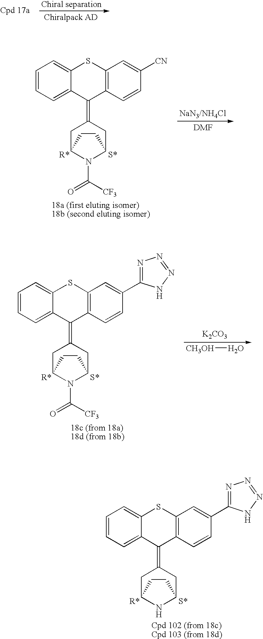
C1=CC=C2C(=C1)SC1=C(C2=C2CC3N(C(=O)[CF3])C(C2)CC3)C=CC([CN])=C1.[NaN3/NH4Cl].[DMF].[S*].[S*].C1=CC=C2C(=C1)SC1=C(C2=C2CC3NC(C2)CC3)C=CC(C2=NN=NN2)=C1.[K2CO3].[S*].C1=CC=C2C(=C1)SC1=C(C2=C2CC3N(C(=O)[CF3])C(C2)CC3)C=CC(C2=NN=NN2)=C1.[CH3OH]O
